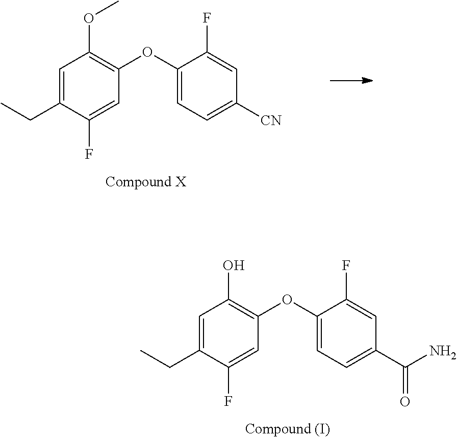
C1=C(CC)C(F)=CC(OC2=CC=C([CN])C=C2F)=C1OC.C1=C(CC)C(F)=CC(OC2=CC=C(C(=O)N)C=C2F)=C1O
